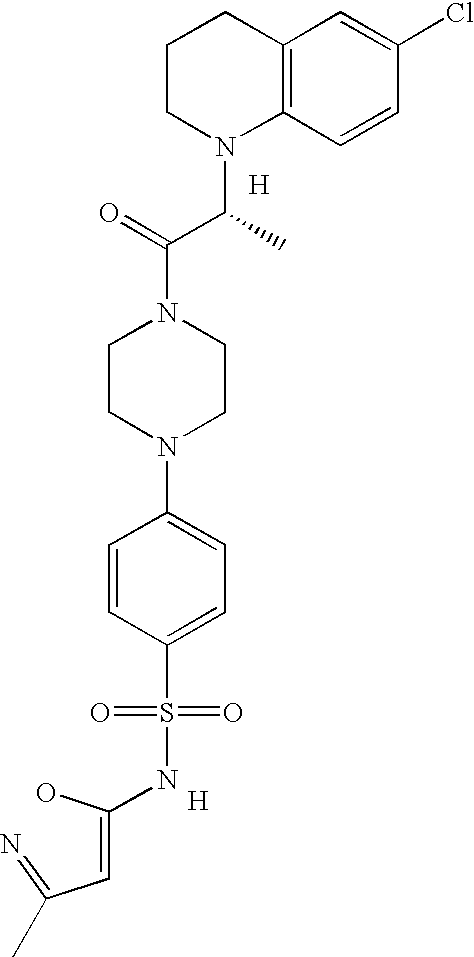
C1CN(C(C(N2CCN(C3=CC=C(S(=O)(=O)NC(O)=CC(=N)C)C=C3)CC2)=O)C)C2=C(C1)C=C(Cl)C=C2.[H].[H]
